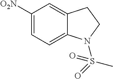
C1([O2N])=CC=C2C(=C1)CCN2S(=O)(C)=O
